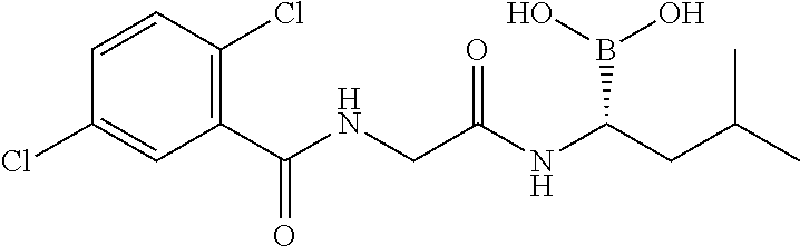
C1(C(NCC(NC(CC(C)C)B(O)O)=O)=O)=C(Cl)C=CC(Cl)=C1
